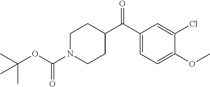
C1N(C(OC(C)(C)C)=O)CCC(C(C2=CC=C(OC)C(Cl)=C2)=O)C1
